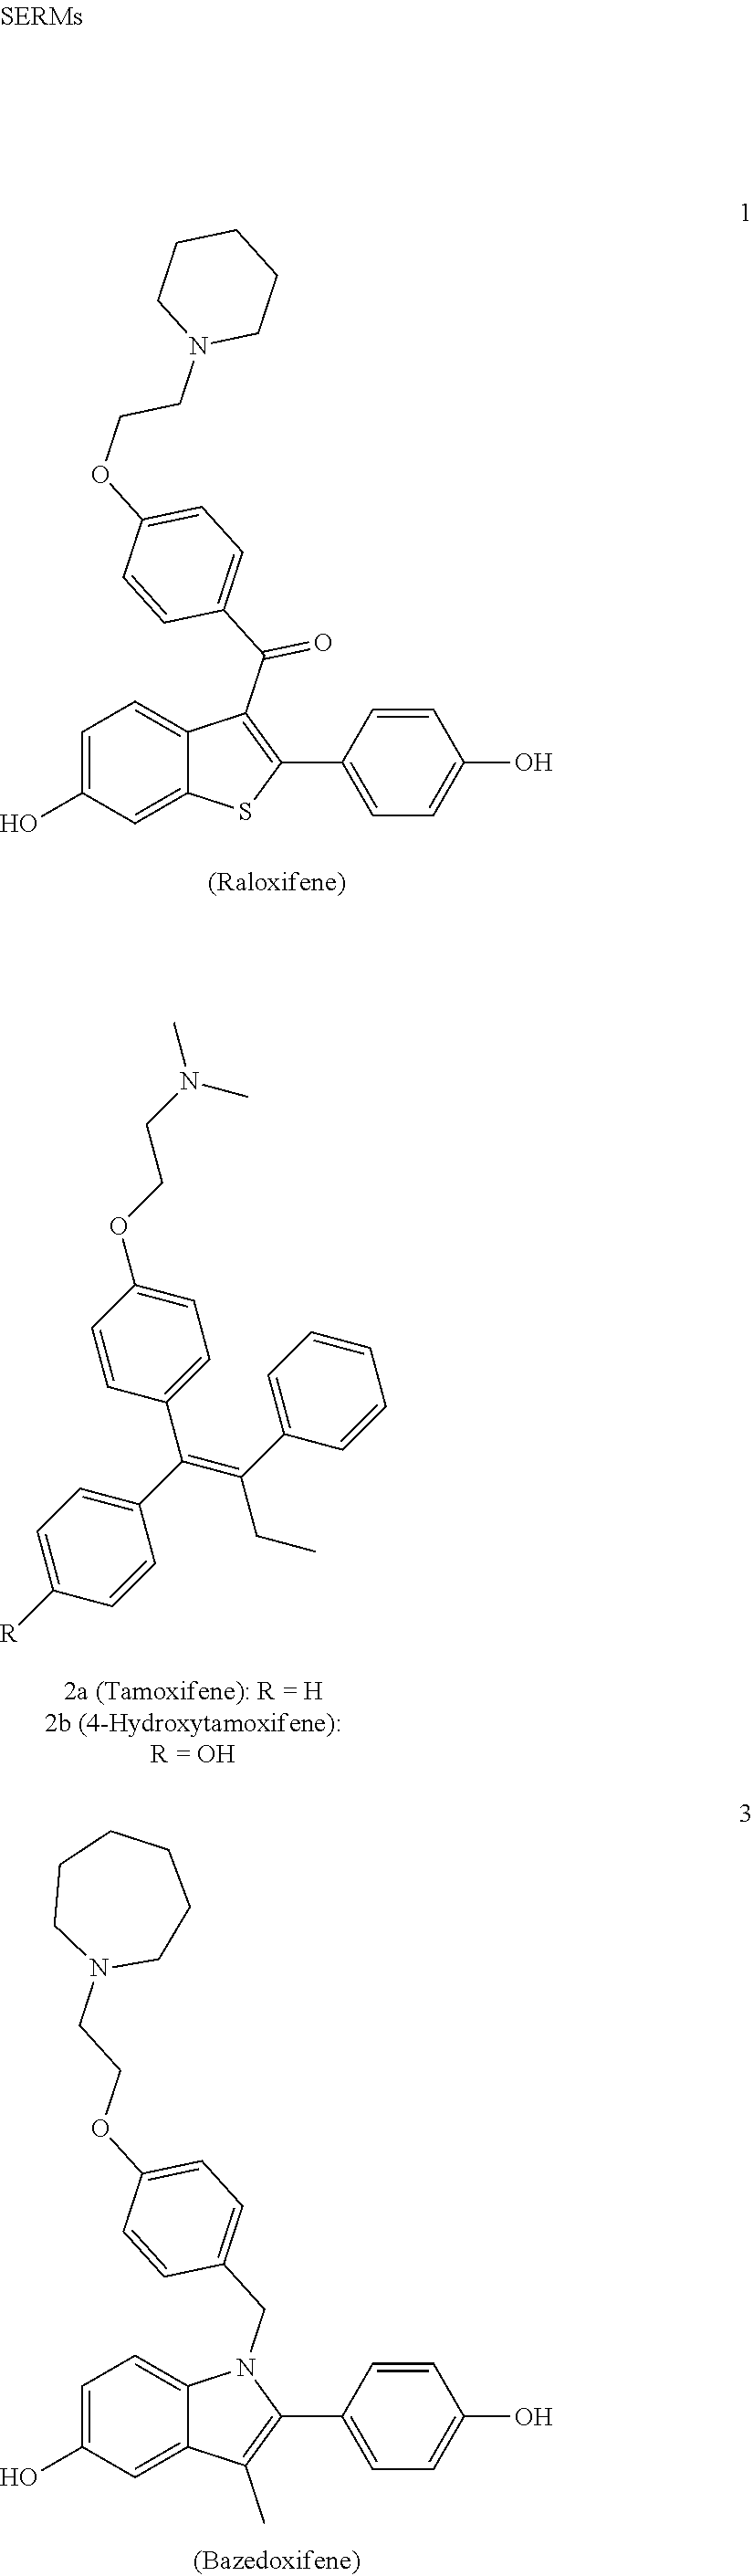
C1=C(O)C=C2C(=C1)C(C(C1=CC=C(OCCN3CCCCC3)C=C1)=O)=C(C1=CC=C(O)C=C1)S2.C1([R])=CC=C(C(C2=CC=C(OCCN(C)C)C=C2)=C(C2=CC=CC=C2)CC)C=C1.C1=C(O)C=C2C(=C1)N(CC1=CC=C(OCCN3CCCCCC3)C=C1)C(C1=CC=C(O)C=C1)=C2C
